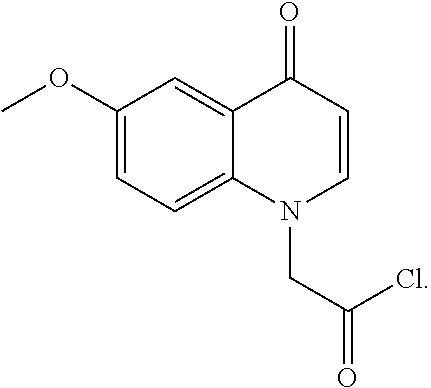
ClC(CN1C=CC(=O)C2=CC(OC)=CC=C12)=O
